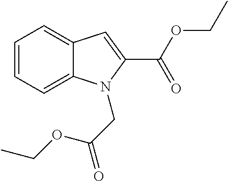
C1=CC=C2C(=C1)C=C(C(OCC)=O)N2CC(OCC)=O
